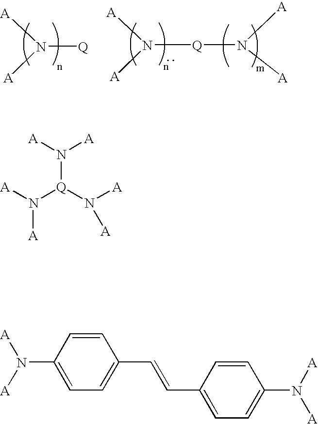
N([Q]N([A])[A])([A])[A].N([Q])([A])[A].[A]N([A])[Q](N([A])[A])N([A])[A].C1=CC(N([A])[A])=CC=C1C=CC1=CC=C(N([A])[A])C=C1
